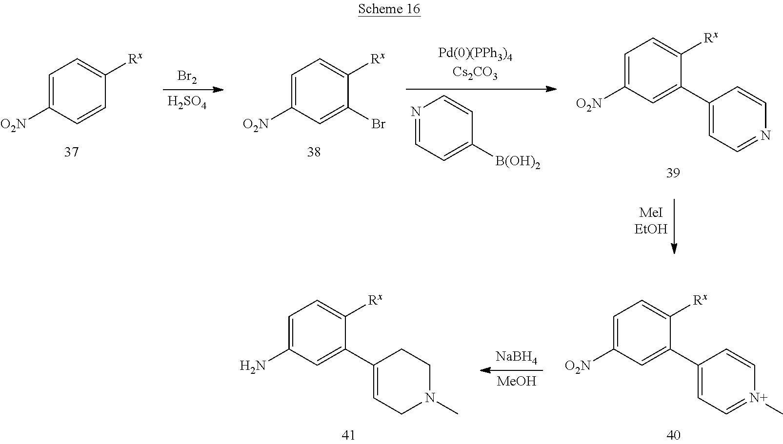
C1=C([O2N])C=C(C2=CC=NC=C2)C([Rx])=C1.N1=CC=C([B(OH)2])C=C1.C1=C([O2N])C=C(Br)C([Rx])=C1.[Br2].[H2SO4].C1=C([O2N])C=CC([Rx])=C1.[NaBH4].[MeOH].C1=C(N)C=C(C2=CCN(C)CC2)C([Rx])=C1.C1=C([O2N])C=C(C2=CC=[N+](C)C=C2)C([Rx])=C1
